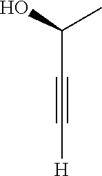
[H]C#CC(C)O
